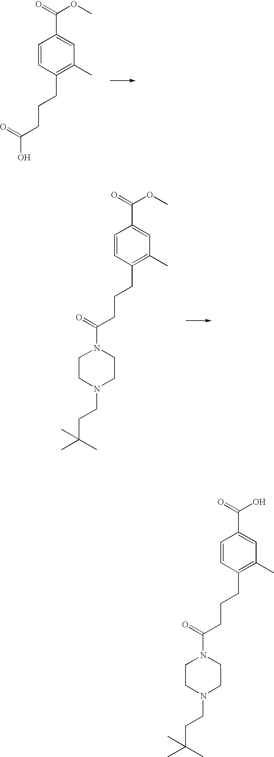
C1=CC(CCCC(=O)O)=C(C)C=C1C(=O)OC.C1=CC(CCCC(=O)N2CCN(CCC(C)(C)C)CC2)=C(C)C=C1C(=O)OC.C1=CC(CCCC(=O)N2CCN(CCC(C)(C)C)CC2)=C(C)C=C1C(=O)O
